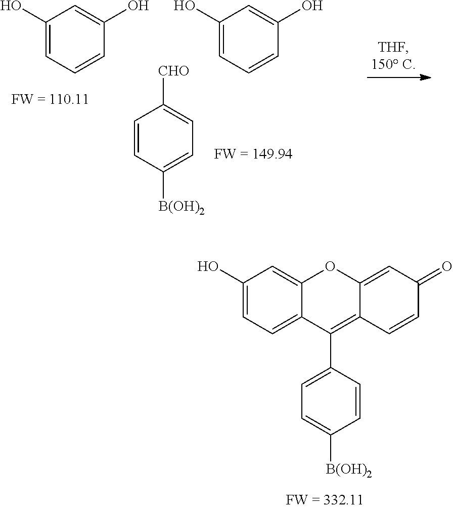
C1(O)=CC=C2C(=C1)OC1=CC(=O)C=CC1=C2C1=CC=C([B(OH)2])C=C1.C1(O)=CC=CC(O)=C1.C1(O)=CC=CC(O)=C1.C1=CC([B(OH)2])=CC=C1[CHO]
